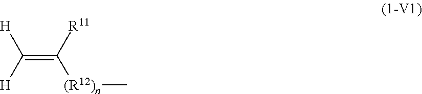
C(=C([R11])[(R12)n]C)([H])[H]
